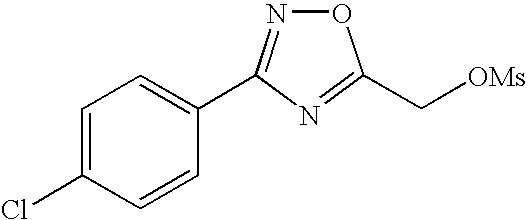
C1=C(Cl)C=CC(C2=NOC(C[OMs])=N2)=C1
